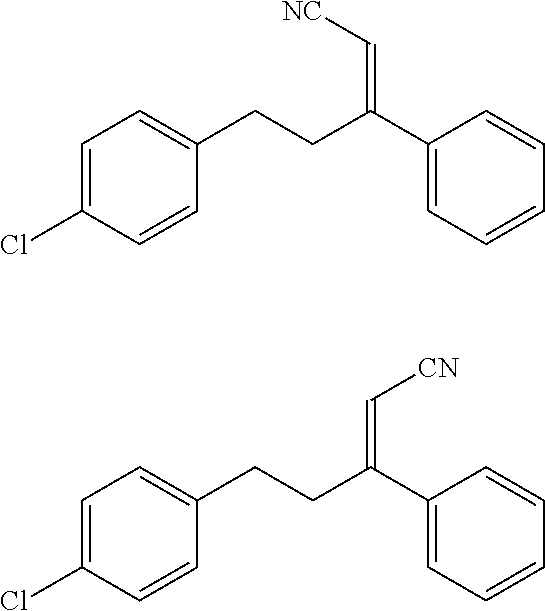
C1=CC(Cl)=CC=C1CCC(C1=CC=CC=C1)=C[NC].C1=CC(Cl)=CC=C1CCC(C1=CC=CC=C1)=C[CN]
